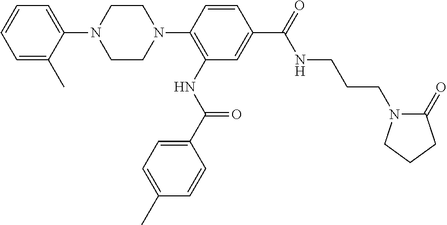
C1=C(C)C(N2CCN(C3=C(NC(=O)C4=CC=C(C)C=C4)C=C(C(=O)NCCCN4C(=O)CCC4)C=C3)CC2)=CC=C1
